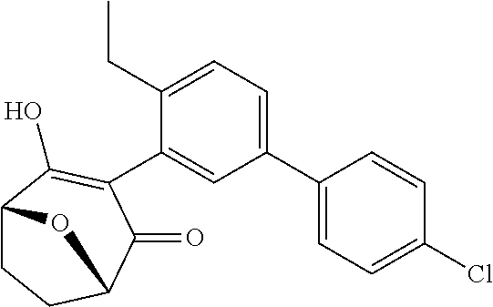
C1(C2=CC=C(CC)C(C3=C(O)C4CCC(C3=O)O4)=C2)=CC=C(Cl)C=C1
